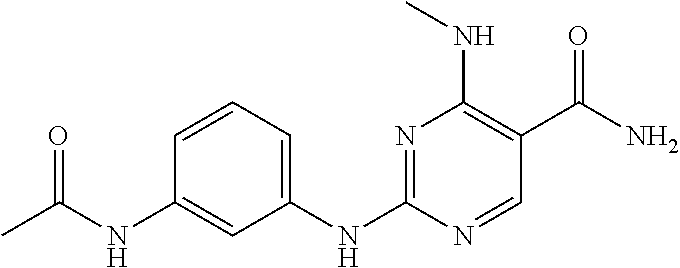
C1(NC2=NC(NC)=C(C(N)=O)C=N2)=CC=CC(NC(C)=O)=C1
